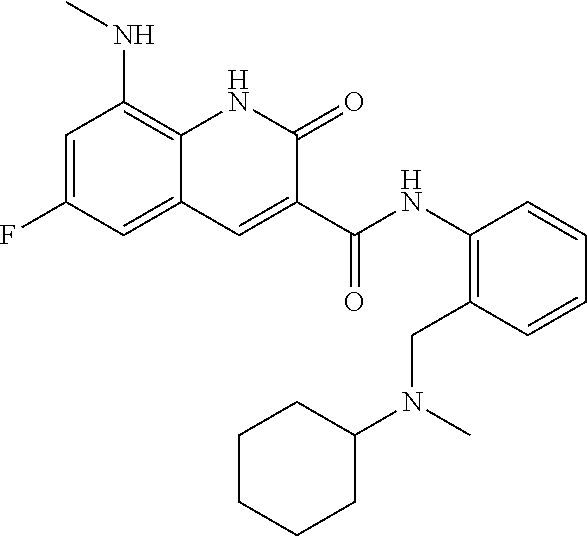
C1=C(F)C=C2C(=C1NC)NC(=O)C(C(NC1=C(CN(C)C3CCCCC3)C=CC=C1)=O)=C2
